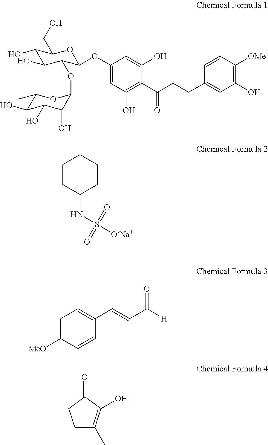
C1(O)C(O)C(OC2C(O)C(O)C(O)C(C)O2)C(OC2=CC(O)=C(C(CCC3=CC(O)=C([OMe])C=C3)=O)C(O)=C2)OC1CO.C1CC(NS(=O)(=O)[O-Na+])CCC1.C1=C([MeO])C=CC(C=CC([H])=O)=C1.C1C(C)=C(O)C(=O)C1
